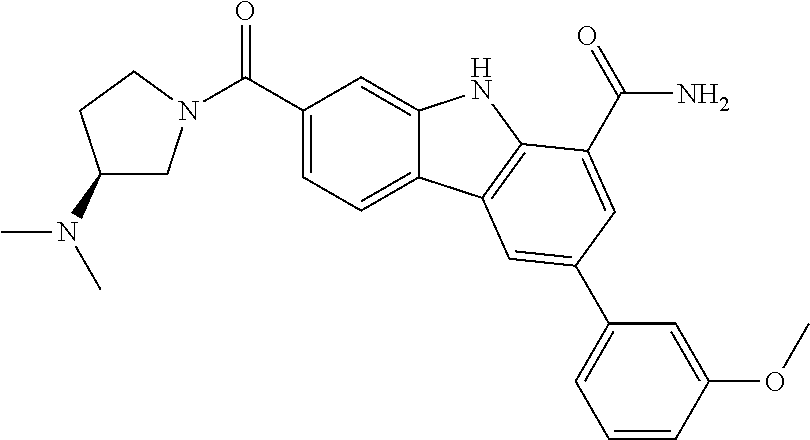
C1(C(N2CC(N(C)C)CC2)=O)=CC=C2C(=C1)NC1=C2C=C(C2=CC=CC(OC)=C2)C=C1C(N)=O
